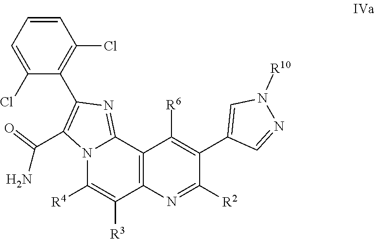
N12C([R4])=C([R3])C3=C(C1=NC(C1=C(Cl)C=CC=C1Cl)=C2C(N)=O)C([R6])=C(C1=CN([R10])N=C1)C([R2])=N3
